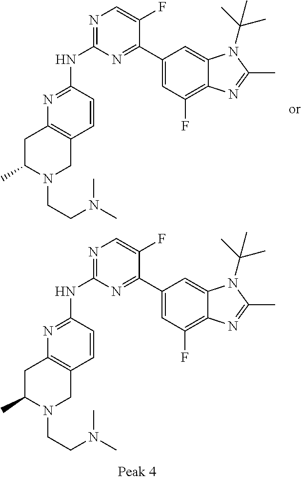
N1=C(NC2=NC=C(F)C(C3=CC(F)=C4C(=C3)N(C(C)(C)C)C(C)=N4)=N2)C=CC2=C1CC(C)N(CCN(C)C)C2.N1=C(NC2=NC=C(F)C(C3=CC(F)=C4C(=C3)N(C(C)(C)C)C(C)=N4)=N2)C=CC2=C1CC(C)N(CCN(C)C)C2
